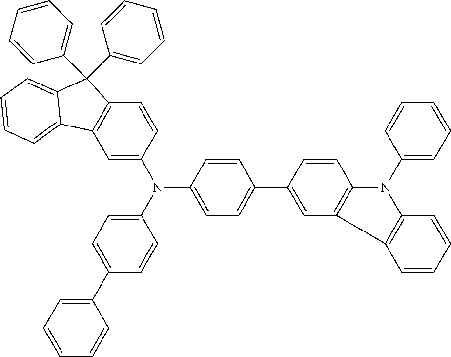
C1=C(N(C2=CC=C(C3=CC4=C(C=C3)N(C3=CC=CC=C3)C3=C4C=CC=C3)C=C2)C2=CC=C(C3=CC=CC=C3)C=C2)C=CC2=C1C1=CC=CC=C1C2(C1=CC=CC=C1)C1=CC=CC=C1
